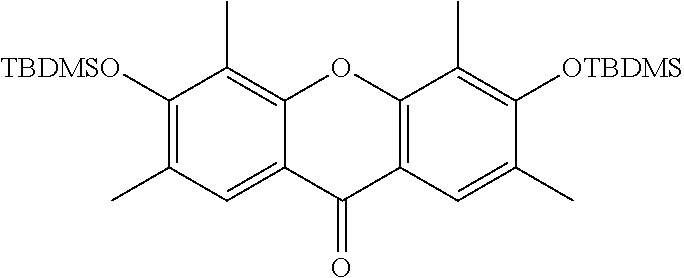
C1([TBDMSO])=C(C)C=C2C(=C1C)OC1=C(C2=O)C=C(C)C([OTBDMS])=C1C
